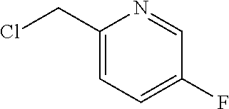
C1(CCl)=CC=C(F)C=N1
